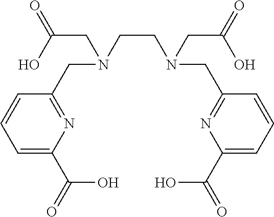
C1=CC(CN(CCN(CC2=NC(C(=O)O)=CC=C2)CC(=O)O)CC(=O)O)=NC(C(=O)O)=C1
